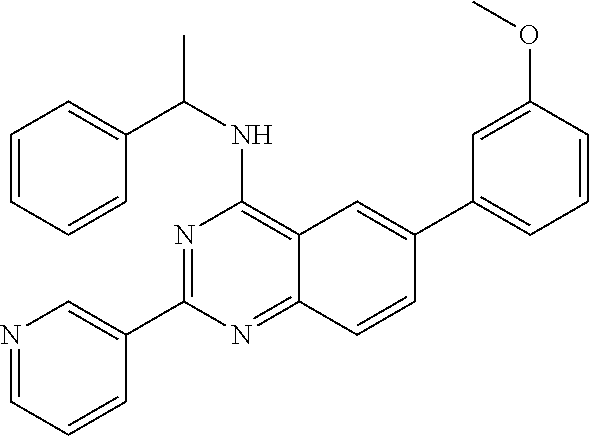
N1=C(C2=CN=CC=C2)N=C2C(=C1NC(C1=CC=CC=C1)C)C=C(C1=CC=CC(OC)=C1)C=C2
